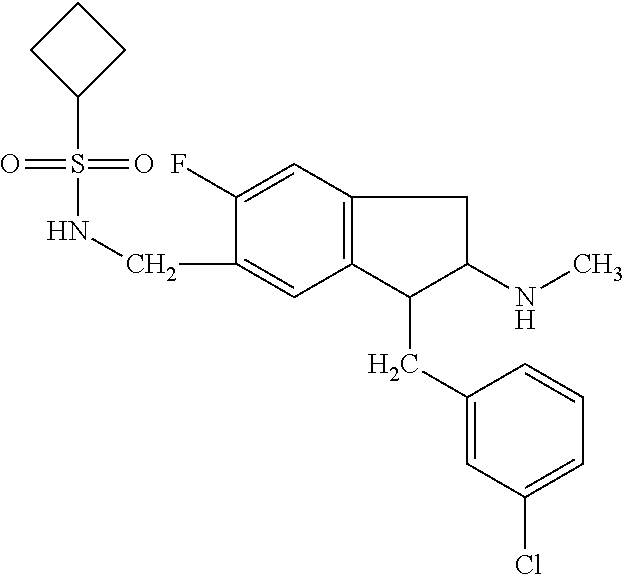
C1(CNS(=O)(=O)C2CCC2)=CC2=C(C=C1F)CC(NC)C2CC1=CC(Cl)=CC=C1
